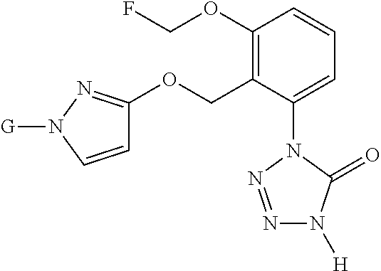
C1(OCF)=C(COC2=NN([G])C=C2)C(N2N=NN([H])C2=O)=CC=C1
